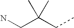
NCC(CC)(C)C
